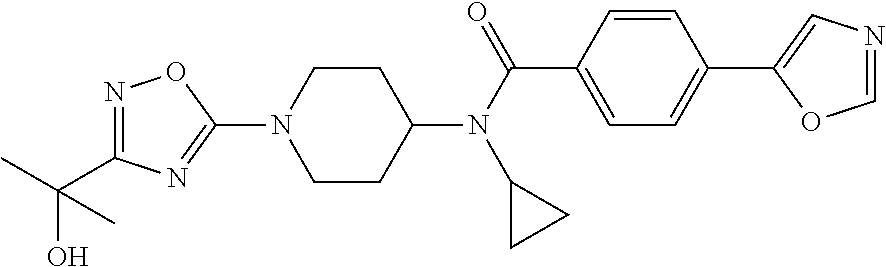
C1CC(N(C(C2=CC=C(C3=CN=CO3)C=C2)=O)C2CC2)CCN1C1=NC(C(C)(O)C)=NO1
